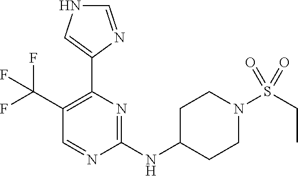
C1(NC2CCN(S(CC)(=O)=O)CC2)=NC(C2=CNC=N2)=C(C(F)(F)F)C=N1
